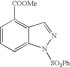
C1=CC=C2C(=C1[COOMe])C=NN2[SO2Ph]
